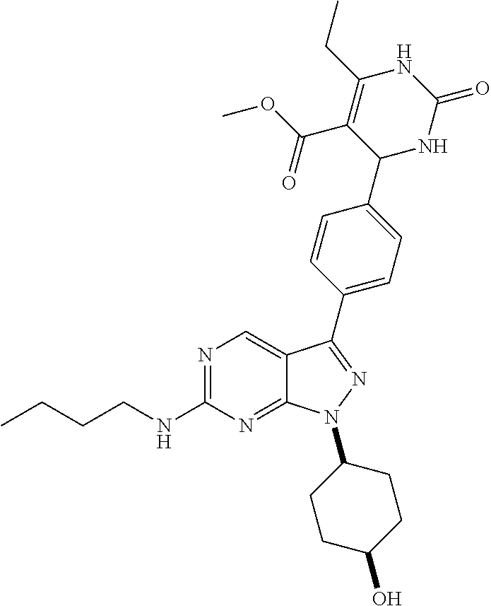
N1=C(NCCCC)N=C2C(=C1)C(C1=CC=C(C3NC(=O)NC(CC)=C3C(OC)=O)C=C1)=NN2C1CCC(O)CC1
